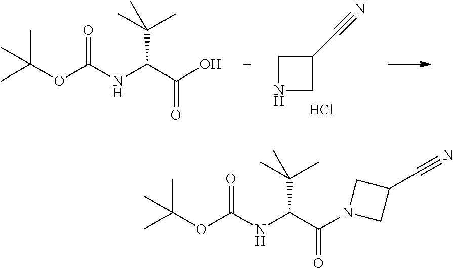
C1NCC1C#N.Cl.O(C(NC(C(O)=O)C(C)(C)C)=O)C(C)(C)C.O(C(NC(C(N1CC(C#N)C1)=O)C(C)(C)C)=O)C(C)(C)C
